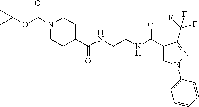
CC(OC(N1CCC(C(NCCNC(C2=CN(C3=CC=CC=C3)N=C2C(F)(F)F)=O)=O)CC1)=O)(C)C
